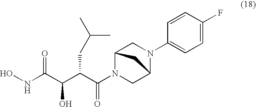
ONC(C(C(C(N1CC2N(C3=CC=C(F)C=C3)CC1C2)=O)CC(C)C)O)=O
